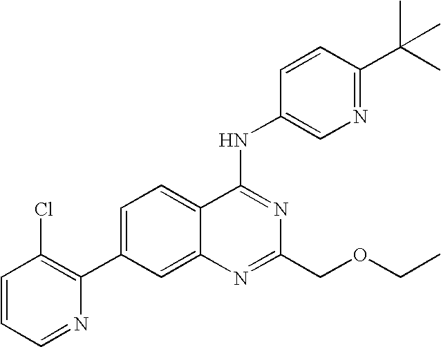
C1=CC=NC(C2=CC=C3C(=C2)N=C(COCC)N=C3NC2=CN=C(C(C)(C)C)C=C2)=C1Cl
